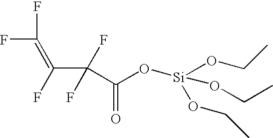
C(C(F)=C(F)F)(F)(F)C(O[Si](OCC)(OCC)OCC)=O
